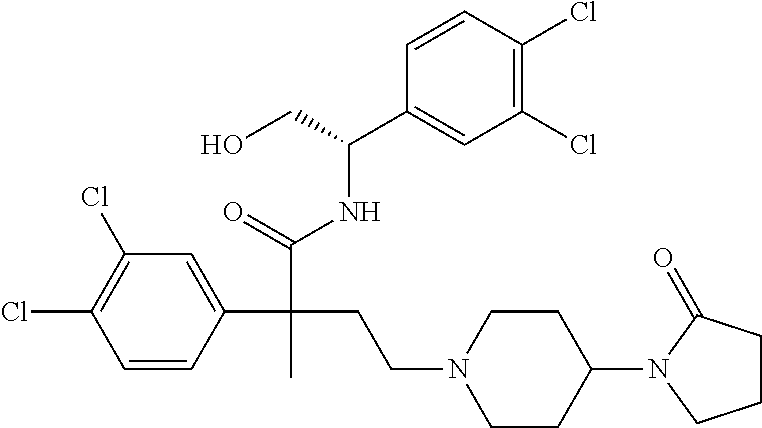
C1=CC(C(C(NC(C2=CC(Cl)=C(Cl)C=C2)CO)=O)(CCN2CCC(N3C(=O)CCC3)CC2)C)=CC(Cl)=C1Cl
